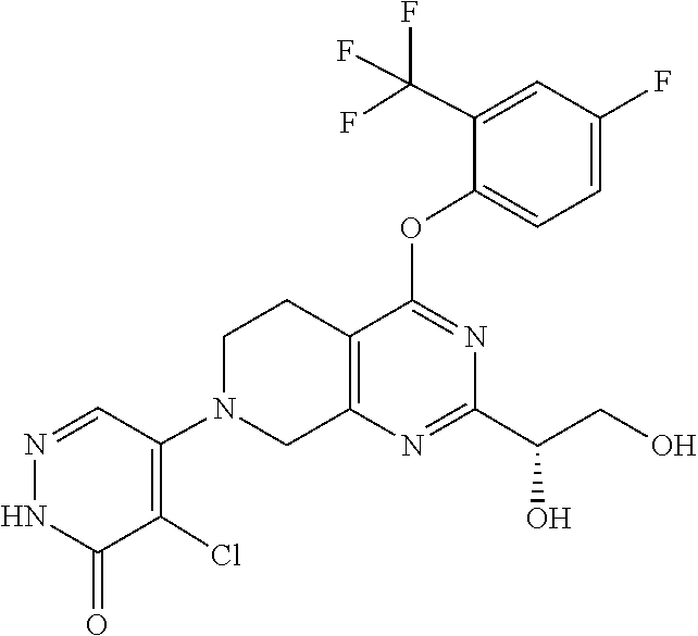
C(C1=NC2=C(CCN(C3=C(Cl)C(=O)NN=C3)C2)C(OC2=CC=C(F)C=C2C(F)(F)F)=N1)(CO)O
